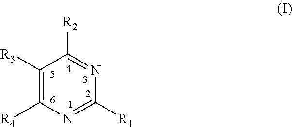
C1([R3])=C([R4])N=C([R1])N=C1[R2]
